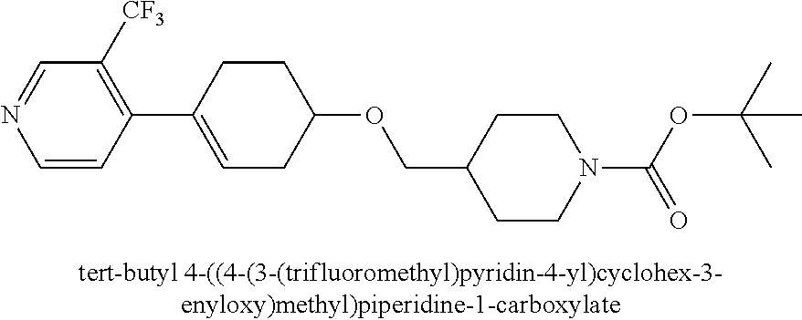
N1=CC([CF3])=C(C2=CCC(OCC3CCN(C(=O)OC(C)(C)C)CC3)CC2)C=C1
